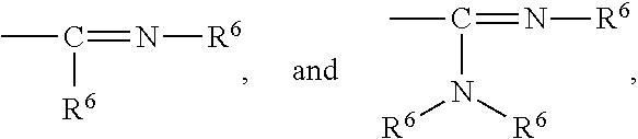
CC(=N[R6])N([R6])[R6].CC(=N[R6])[R6]
